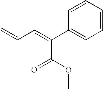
C(=C)C=C(C1=CC=CC=C1)C(OC)=O
